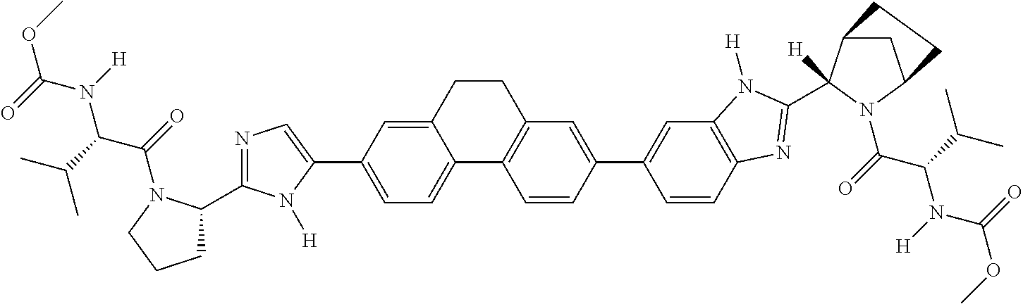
COC(=O)N([H])C(C(C)C)C(=O)N1C(C2=NC=C(C3=CC=C4C(=C3)CCC3=C4C=CC(C4=CC5=C(C=C4)N=C(C4([H])C6CC(N4C(C(N(C(OC)=O)[H])C(C)C)=O)CC6)N5[H])=C3)N2[H])CCC1
